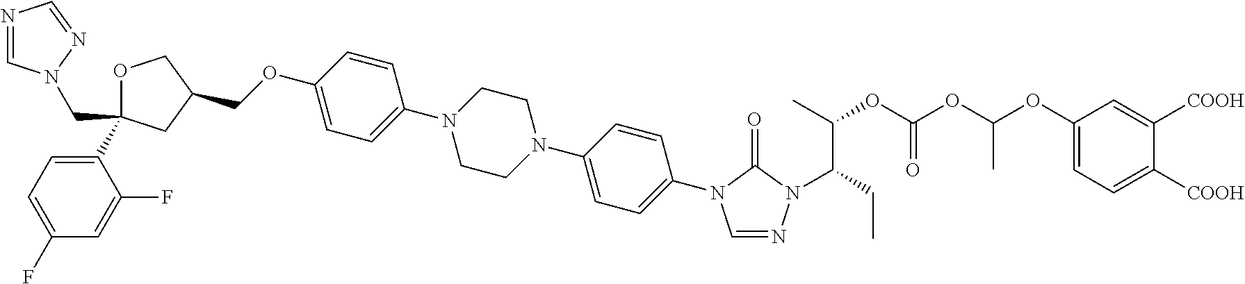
C1OC(C2=CC=C(F)C=C2F)(CN2C=NC=N2)CC1COC1=CC=C(N2CCN(C3=CC=C(N4C=NN(C(CC)C(C)OC(OC(OC5=CC=C([COOH])C([COOH])=C5)C)=O)C4=O)C=C3)CC2)C=C1
